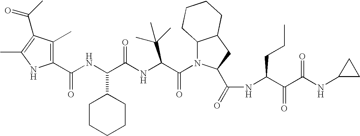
C1(C(NC(C(NC(C(N2C3C(CC2C(=O)NC(C(C(NC2CC2)=O)=O)CCC)CCCC3)=O)C(C)(C)C)=O)C2CCCCC2)=O)=C(C)C(C(=O)C)=C(C)N1
